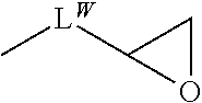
O1CC1[LW]C
